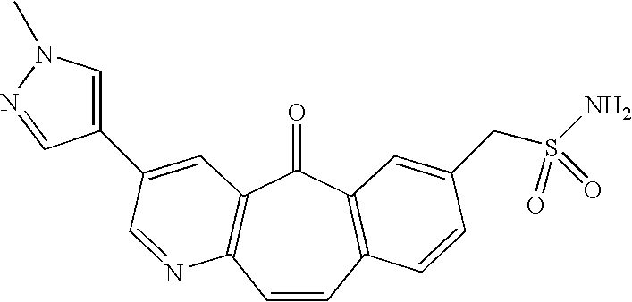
C1=CC2=C(C(=O)C3=C1N=CC(C1=CN(C)N=C1)=C3)C=C(CS(N)(=O)=O)C=C2
